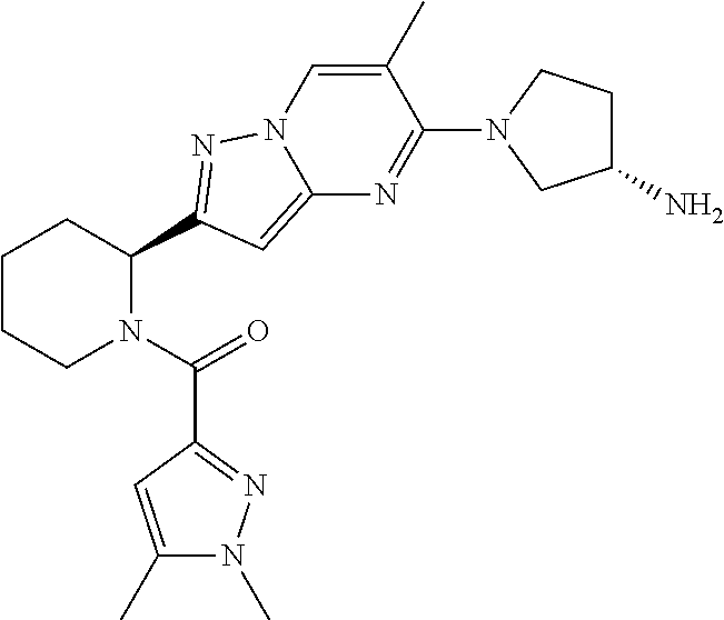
C1CCN(C(=O)C2=NN(C)C(C)=C2)C(C2=NN3C=C(C)C(N4CC(N)CC4)=NC3=C2)C1
